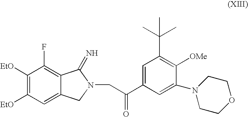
C1([EtO])=C([EtO])C=C2C(=C1F)C(=N)N(CC(=O)C1=CC(C(C)(C)C)=C([OMe])C(N3CCOCC3)=C1)C2
